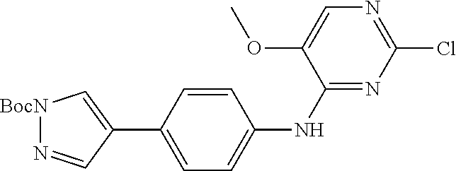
C1(Cl)=NC=C(OC)C(NC2=CC=C(C3=C[BocN]N=C3)C=C2)=N1
